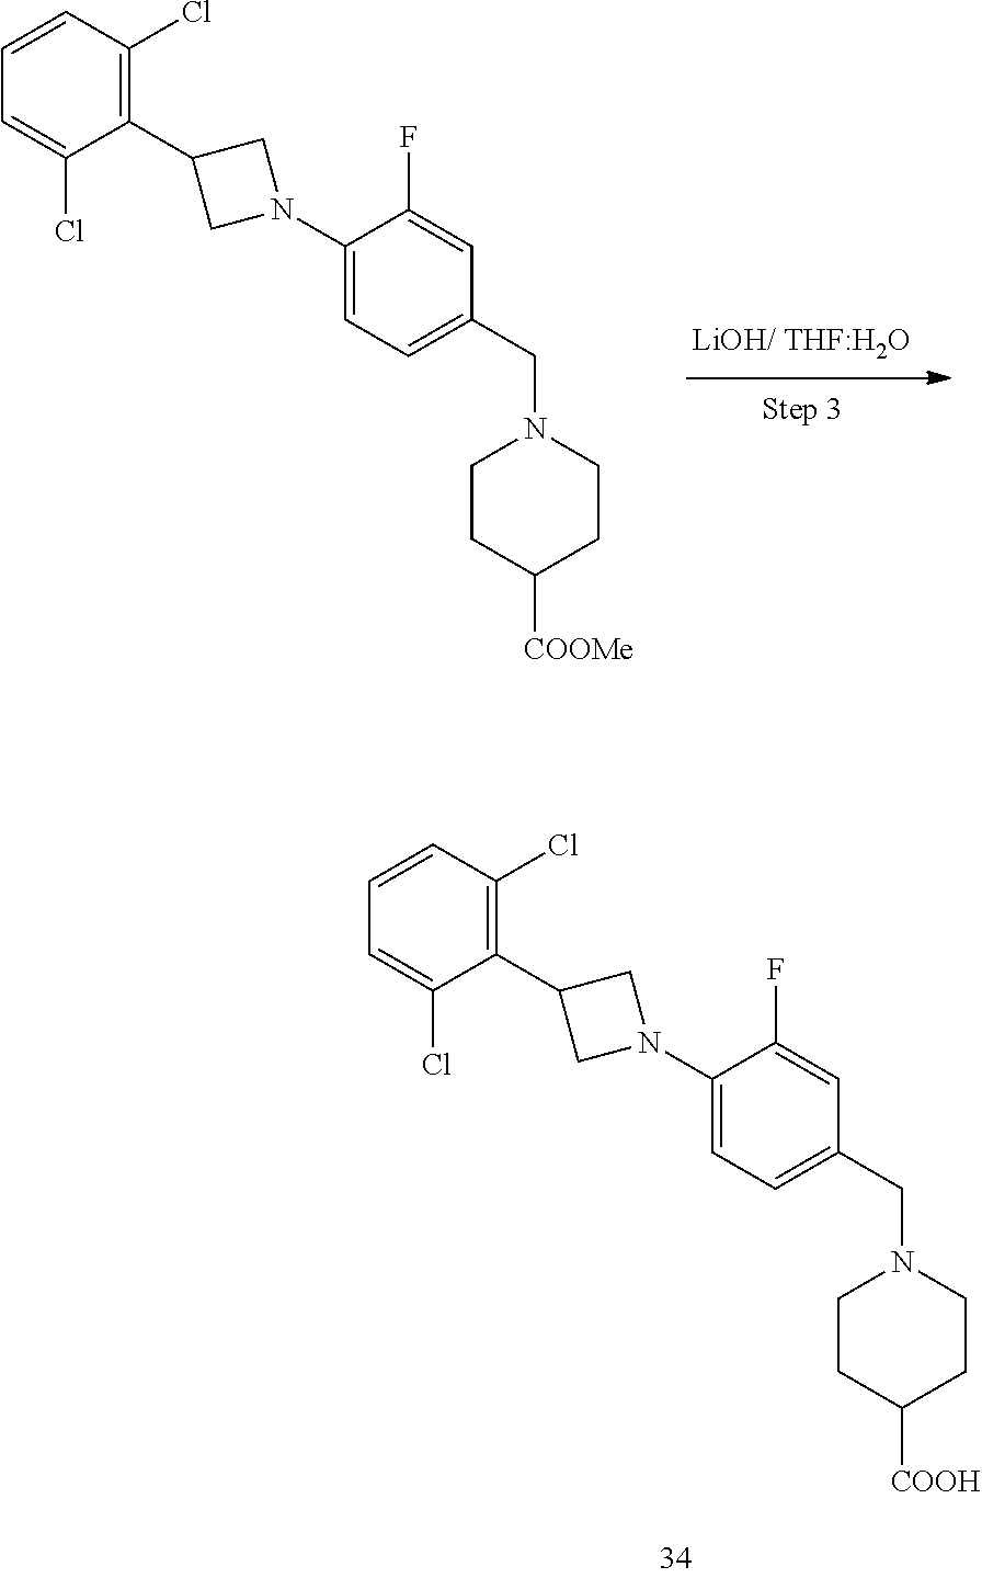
C1=C(Cl)C(C2CN(C3=CC=C(CN4CCC([COOH])CC4)C=C3F)C2)=C(Cl)C=C1.C1=C(Cl)C(C2CN(C3=CC=C(CN4CCC([COOMe])CC4)C=C3F)C2)=C(Cl)C=C1
